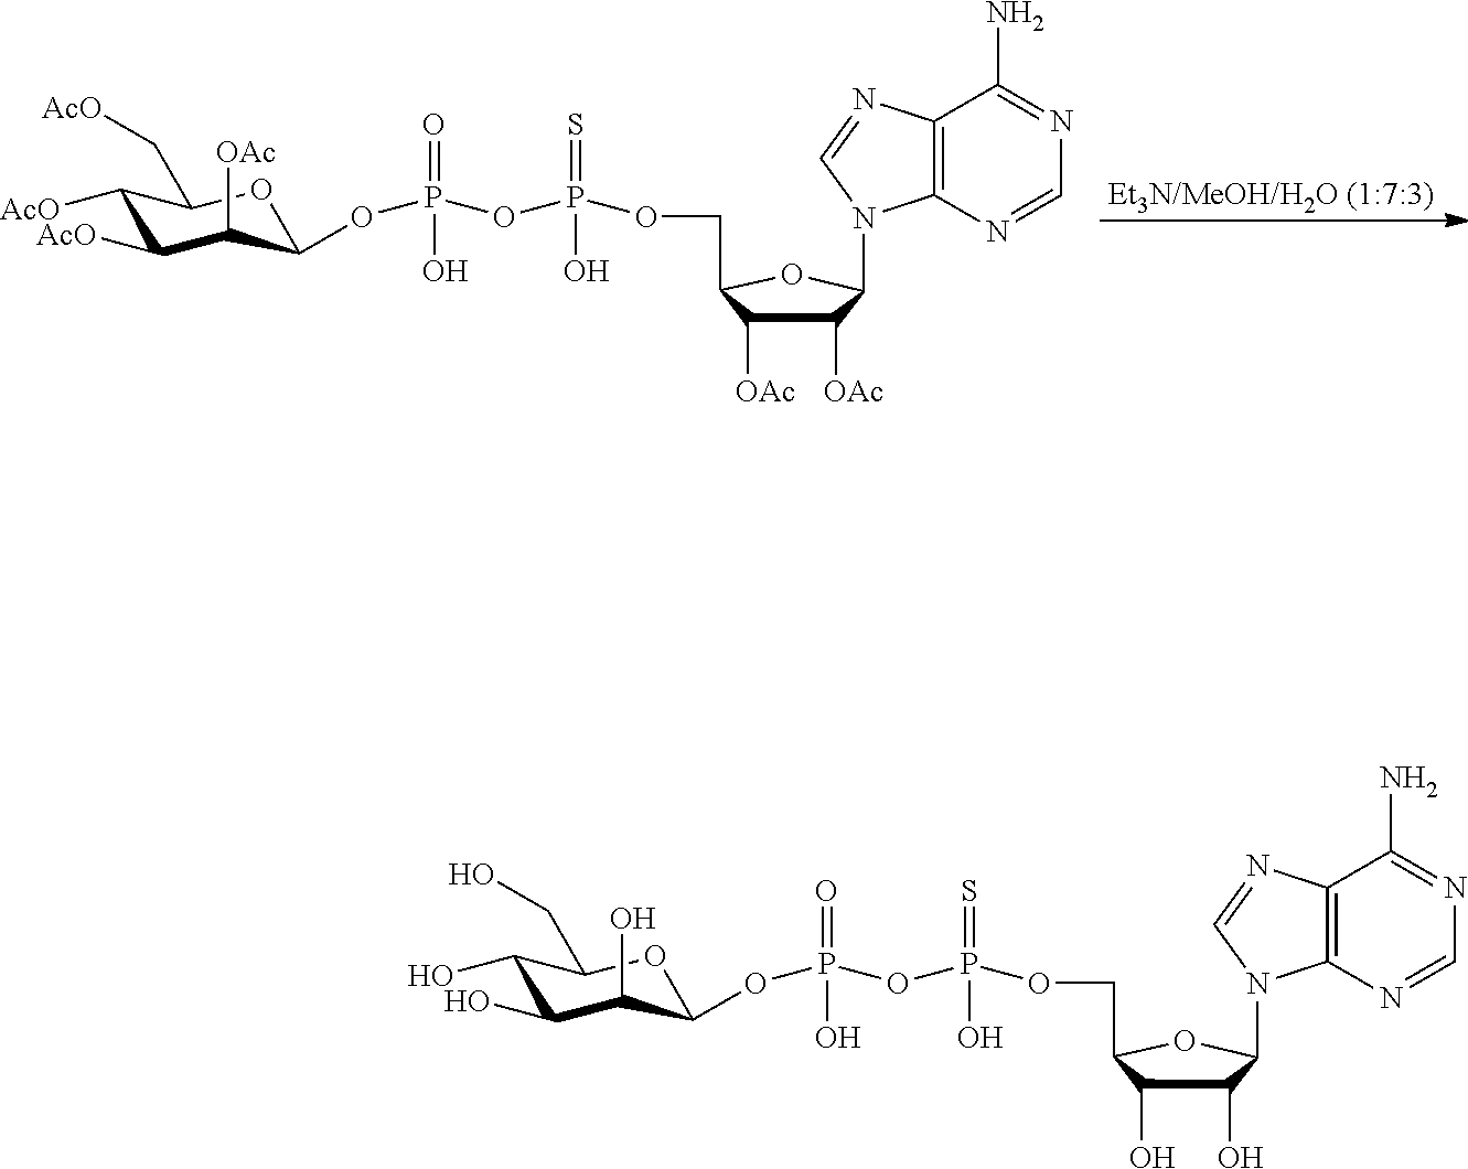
[Et3N/MeOH/H2O (1:7:3)].C1([AcO])C([AcO])C([OAc])C(OP(OP(=S)(O)OCC2C([OAc])C([OAc])C(N3C4=C(C(N)=NC=N4)N=C3)O2)(=O)O)OC1C[AcO].C1(O)C(O)C(O)C(OP(OP(=S)(O)OCC2C(O)C(O)C(N3C4=C(C(N)=NC=N4)N=C3)O2)(=O)O)OC1CO
